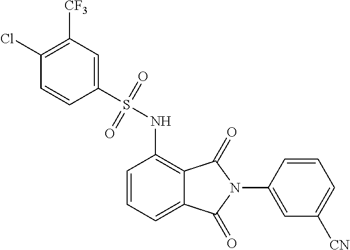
C1(N2C(=O)C3=C(NS(=O)(=O)C4=CC([CF3])=C(Cl)C=C4)C=CC=C3C2=O)=CC([CN])=CC=C1
